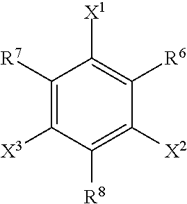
C1([R7])=C([X3])C([R8])=C([X2])C([R6])=C1[X1]
